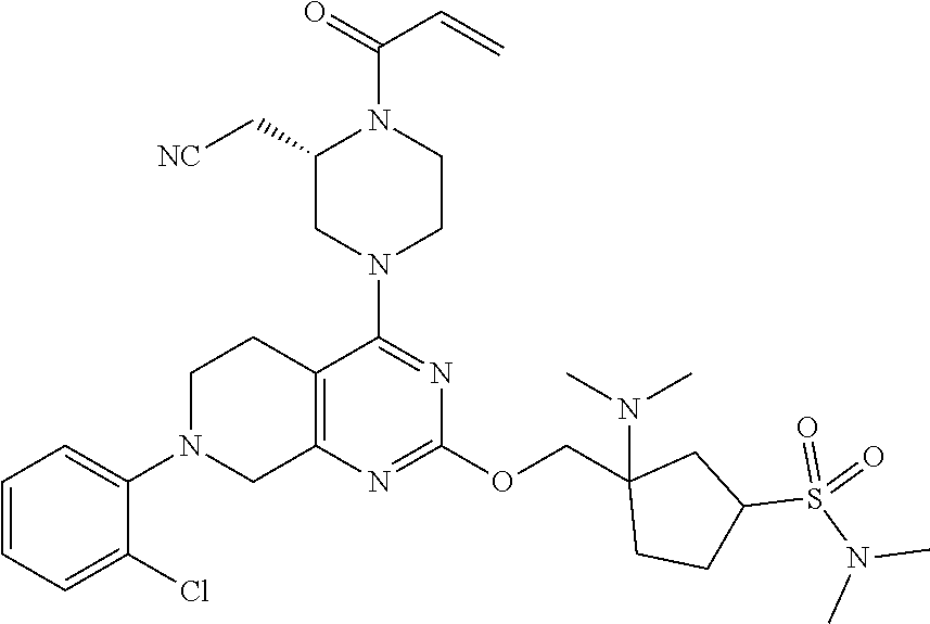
C1=CC=C(Cl)C(N2CC3=C(CC2)C(N2CCN(C(=O)C=C)C(C[NC])C2)=NC(OCC2(N(C)C)CCC(S(N(C)C)(=O)=O)C2)=N3)=C1
